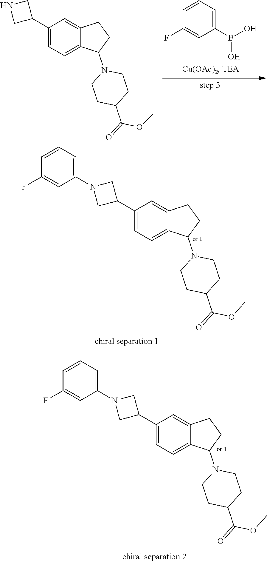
O(C)C(=O)C1CCN(C2CCC3=CC(C4CNC4)=CC=C32)CC1.C1(F)=CC(B(O)O)=CC=C1.O(C)C(=O)C1CCN(C2CCC3=CC(C4CN(C5=CC=CC(F)=C5)C4)=CC=C32)CC1.C(=O)(C1CCN(C2CCC3=CC(C4CN(C5=CC=CC(F)=C5)C4)=CC=C32)CC1)OC
